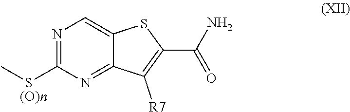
N1=C(SC)N=C2C(=C1)SC(C(N)=O)=C2[R7]
